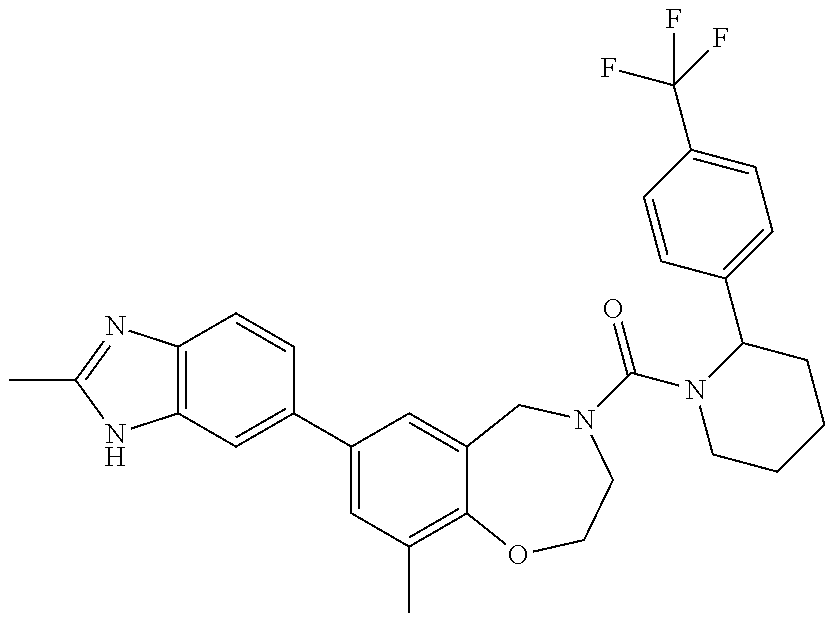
C12=C(N=C(C)N1)C=CC(C1=CC(C)=C3C(=C1)CN(C(N1CCCCC1C1=CC=C(C(F)(F)F)C=C1)=O)CCO3)=C2
